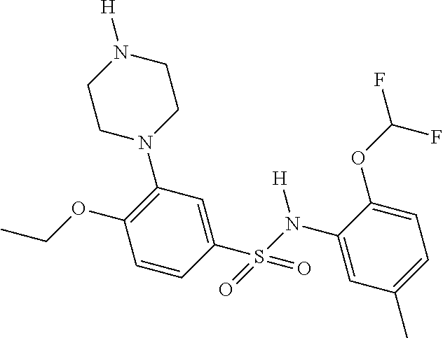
C1(N2CCN([H])CC2)=C(OCC)C=CC(S(=O)(=O)N(C2=CC(C)=CC=C2OC(F)F)[H])=C1
